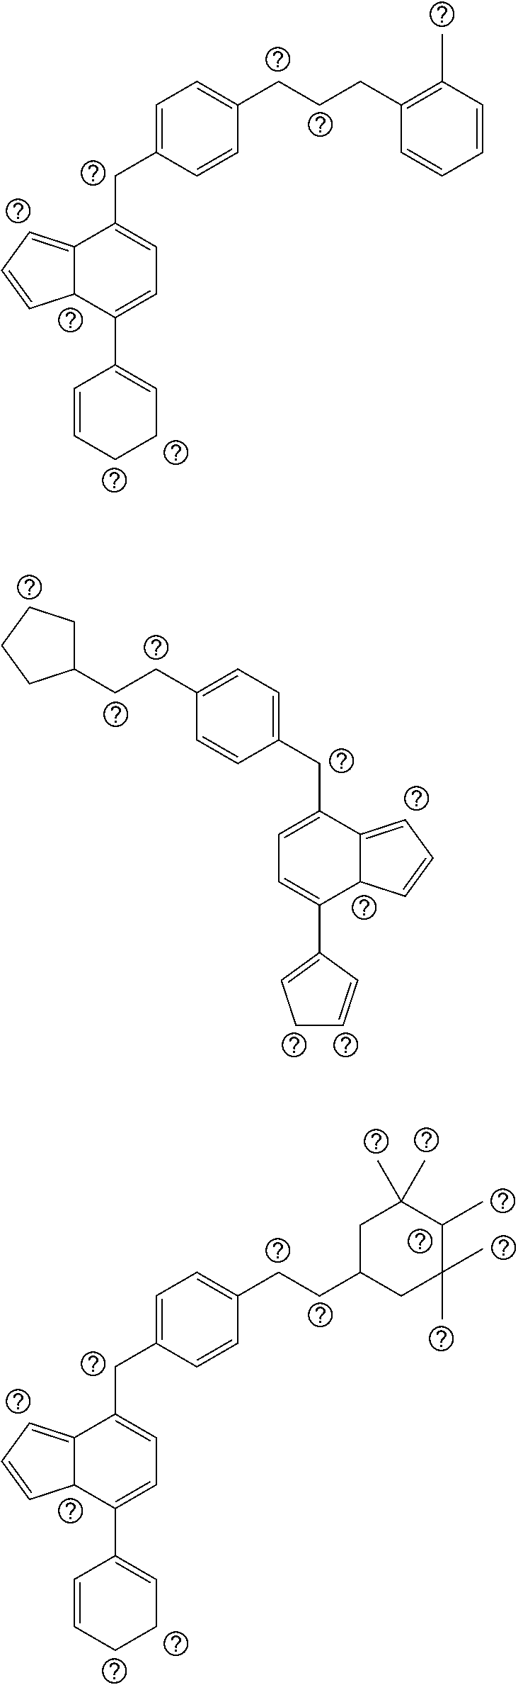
C(CCC1=C(C)C=CC=C1)C1=CC=C(CC2=CC=C(C3=CCCC=C3)C3C2=CC=C3)C=C1.C1(CCC2CCCC2)=CC=C(CC2=CC=C(C3=CCC=C3)C3C2=CC=C3)C=C1.C(CC1CC(C)(C)C(C)C(C)(C)C1)C1=CC=C(CC2=CC=C(C3=CCCC=C3)C3C2=CC=C3)C=C1
